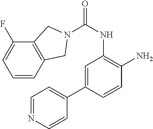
C1=C(C2=CC=NC=C2)C=CC(N)=C1NC(=O)N1CC2=C(C(F)=CC=C2)C1
